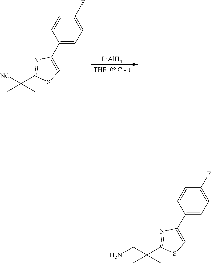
[LiAlH4].[NC]C(C1=NC(C2=CC=C(F)C=C2)=CS1)(C)C.C(C(C1=NC(C2=CC=C(F)C=C2)=CS1)(C)C)N
